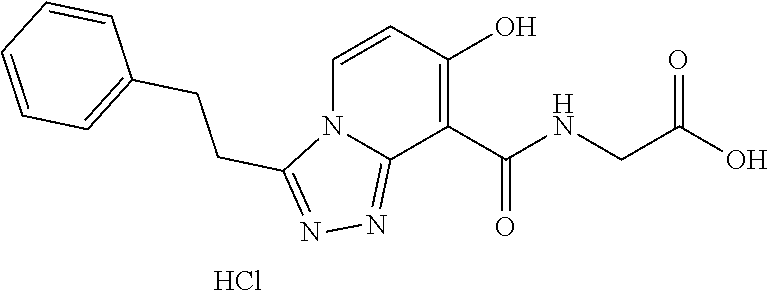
C1=CC(O)=C(C(NCC(O)=O)=O)C2=NN=C(CCC3=CC=CC=C3)N12.Cl
